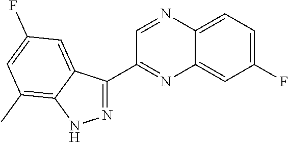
C12=CC=C(F)C=C1N=C(C1=NNC3=C(C)C=C(F)C=C13)C=N2
